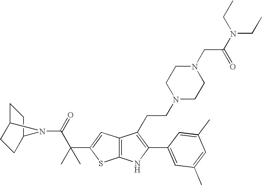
C1C2CCC(C1)N2C(=O)C(C1=CC2=C(S1)NC(C1=CC(C)=CC(C)=C1)=C2CCN1CCN(CC(N(CC)CC)=O)CC1)(C)C
